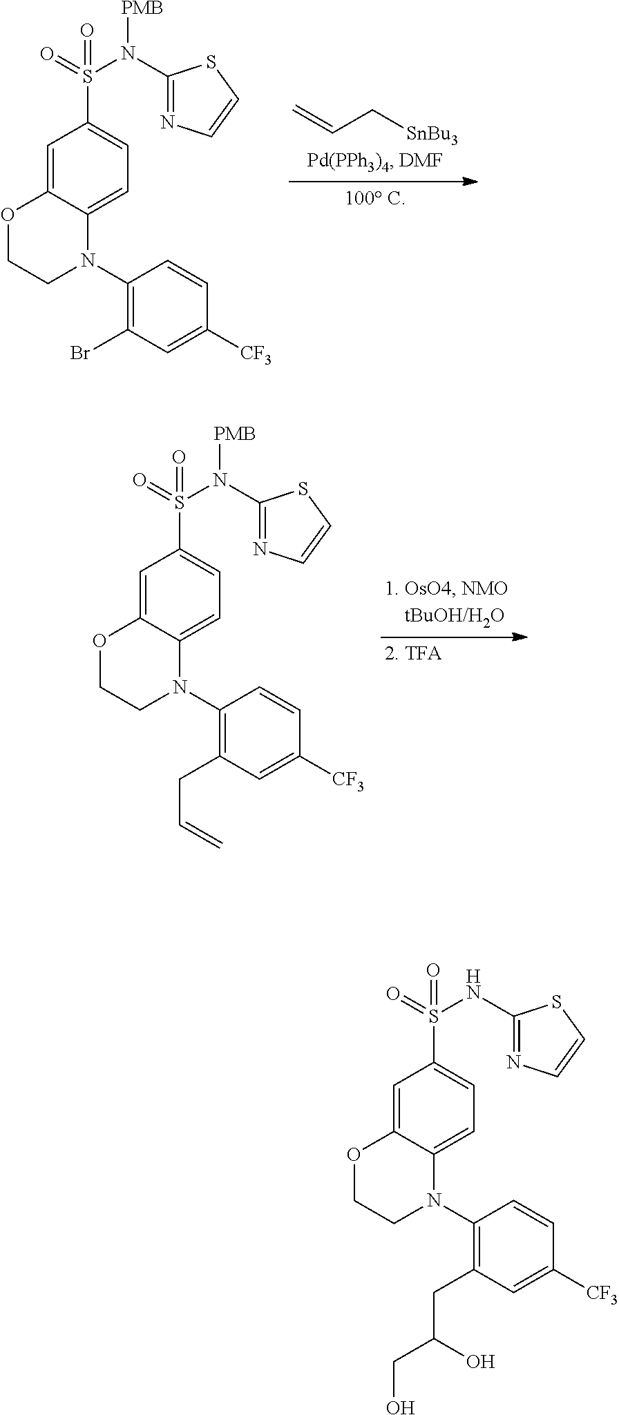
C(C[SnBu3])=C.C12=CC=C(S(=O)(=O)N(C3=NC=CS3)[PMB])C=C1OCCN2C1=C(Br)C=C([CF3])C=C1.C12=CC=C(S(=O)(=O)N(C3=NC=CS3)[PMB])C=C1OCCN2C1=C(CC=C)C=C([CF3])C=C1.C12=CC=C(S(=O)(=O)NC3=NC=CS3)C=C1OCCN2C1=C(CC(O)CO)C=C([CF3])C=C1
